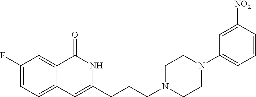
C1(F)=CC=C2C(=C1)C(=O)NC(CCCN1CCN(C3=CC=CC([NO2])=C3)CC1)=C2
